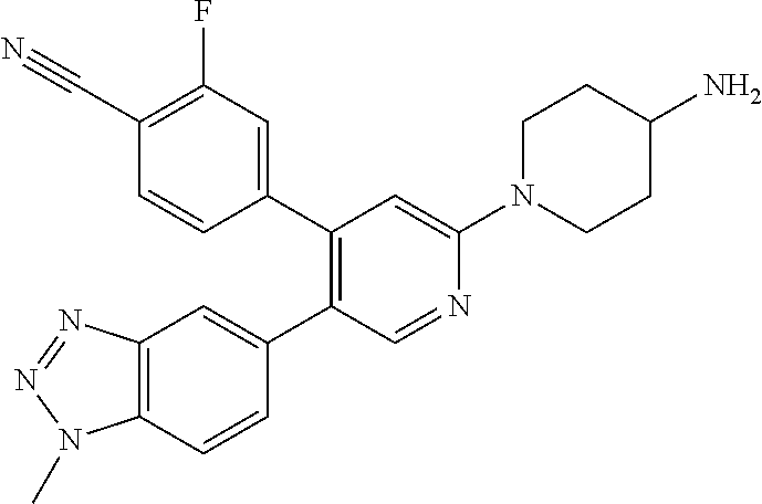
C1(C2=C(C3=CC(F)=C(C#N)C=C3)C=C(N3CCC(N)CC3)N=C2)=CC2=C(C=C1)N(C)N=N2
